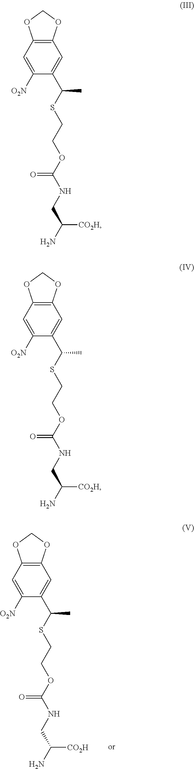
C1=C([O2N])C(C(SCCOC(NCC(N)[CO2H])=O)C)=CC2=C1OCO2.C1=C([O2N])C(C(SCCOC(NCC(N)[CO2H])=O)C)=CC2=C1OCO2.C1=C([O2N])C(C(SCCOC(NCC(N)[CO2H])=O)C)=CC2=C1OCO2
